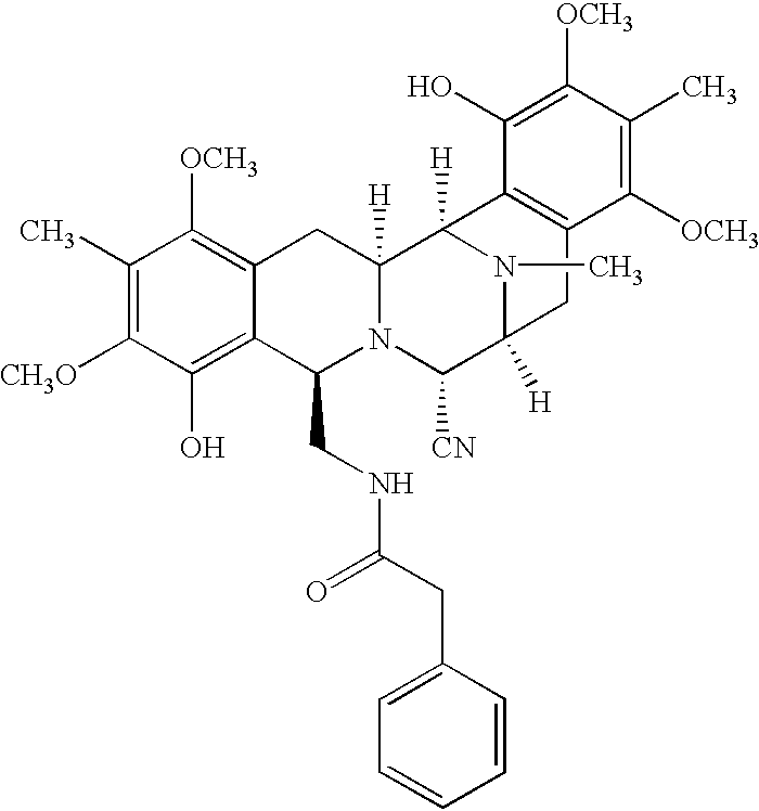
C1(C)=C([CH3O])C(O)=C2C(=C1[OCH3])CC1([H])N(C2CNC(CC2=CC=CC=C2)=O)C([CN])C2([H])N(C)C1([H])C1=C(C2)C([OCH3])=C(C)C([OCH3])=C1O
